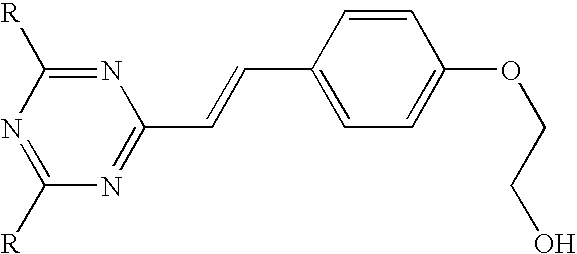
N1=C([R])N=C([R])N=C1C=CC1=CC=C(OCCO)C=C1
